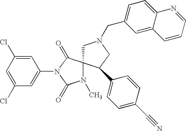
C1=C(Cl)C=C(N2C(=O)C3(N(C)C2=O)CN(CC2=CC=C4C(=C2)C=CC=N4)CC3C2=CC=C(C#N)C=C2)C=C1Cl
